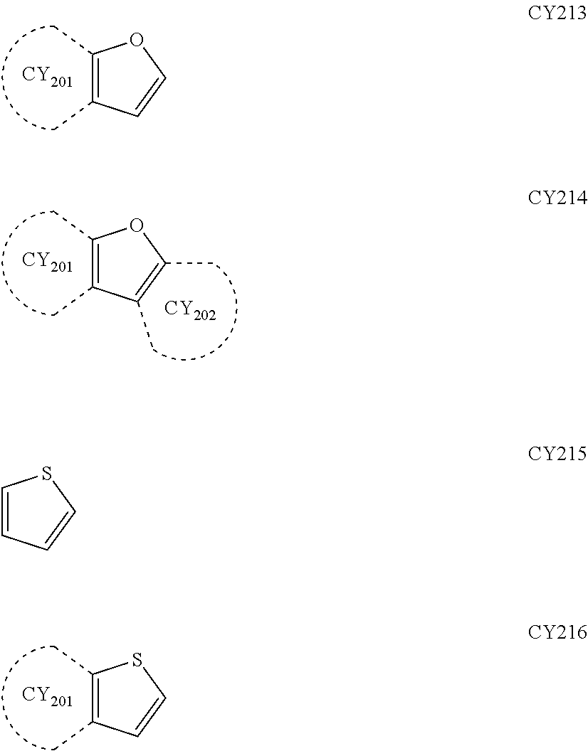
C1(C)=C(C)C=CO1.[CY201].C1(C)=C(C)C(C)=C(C)O1.[CY201].[CY202].C1(C)=C(C)C=CS1.[CY201].C1=CC=CS1
